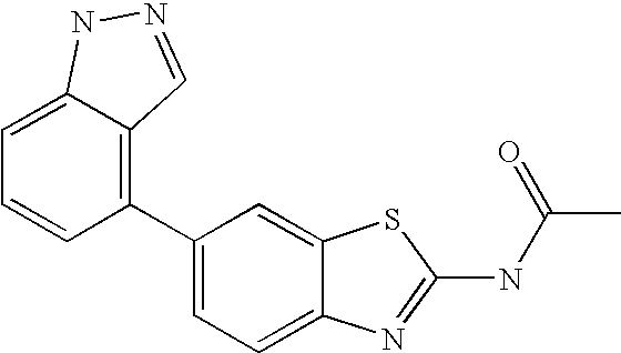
C1(C2=C3C(=CC=C2)NN=C3)=CC=C2C(=C1)SC(NC(C)=O)=N2
